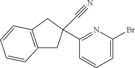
C12=C(CC(C3=NC(Br)=CC=C3)(C#N)C1)C=CC=C2
